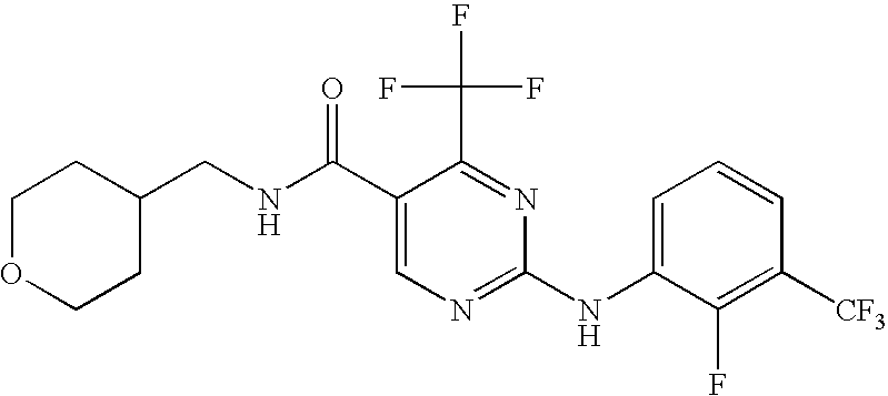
C1OCCC(CNC(C2=CN=C(NC3=CC=CC([CF3])=C3F)N=C2C(F)(F)F)=O)C1
